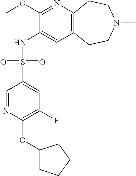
C1(OC)=NC2=C(C=C1NS(C1=CC(F)=C(OC3CCCC3)N=C1)(=O)=O)CCN(C)CC2
